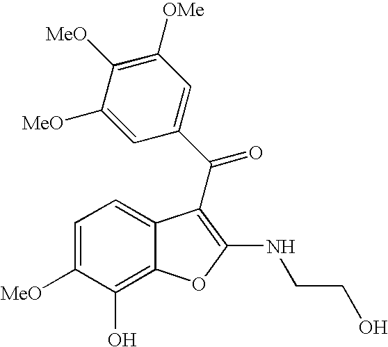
C1=C([MeO])C(O)=C2C(=C1)C(C(C1=CC([OMe])=C([MeO])C([MeO])=C1)=O)=C(NCCO)O2
